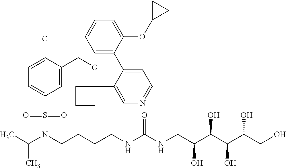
C1=C(Cl)C(COC2(C3=CN=CC=C3C3=CC=CC=C3OC3CC3)CCC2)=CC(S(N(C(C)C)CCCCNC(=O)NCC(O)C(O)C(O)C(O)CO)(=O)=O)=C1
